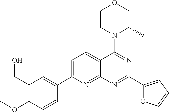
C1=C(C2=CC(CO)=C(OC)C=C2)N=C2C(=C1)C(N1C(C)COCC1)=NC(C1=CC=CO1)=N2
